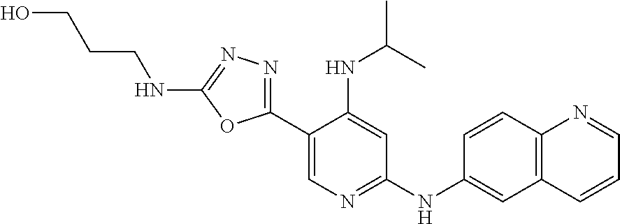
C(CNC1=NN=C(C2=CN=C(NC3=CC4=C(C=C3)N=CC=C4)C=C2NC(C)C)O1)CO
